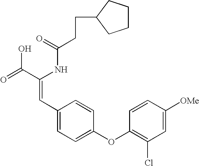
C(=O)(NC(C(=O)O)=CC1=CC=C(OC2=C(Cl)C=C([OMe])C=C2)C=C1)CCC1CCCC1
